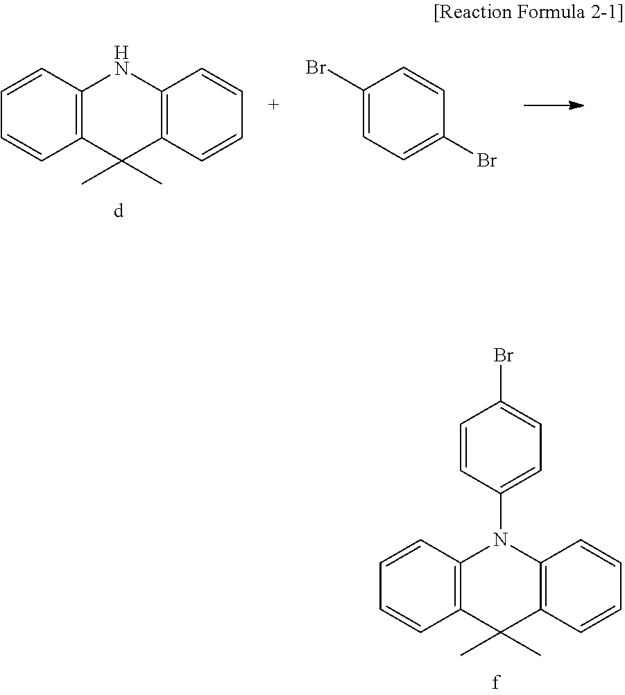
C1=CC=CC2=C1C(C)(C)C1=C(N2C2=CC=C(Br)C=C2)C=CC=C1.C1=CC=CC2=C1C(C)(C)C1=C(N2)C=CC=C1.C1(Br)=CC=C(Br)C=C1
